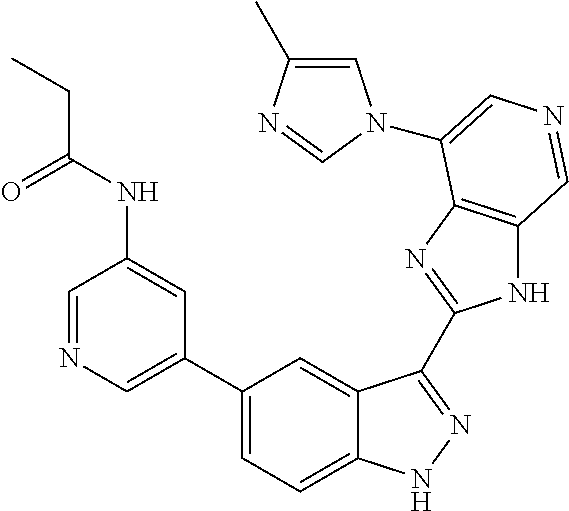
C1(C2=CN=CC(NC(CC)=O)=C2)=CC=C2C(=C1)C(C1=NC3=C(N1)C=NC=C3N1C=C(C)N=C1)=NN2
